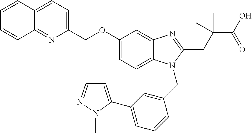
C1(COC2=CC=C3C(=C2)N=C(CC(C)(C(=O)O)C)N3CC2=CC(C3=CC=NN3C)=CC=C2)=CC=C2C(=N1)C=CC=C2
